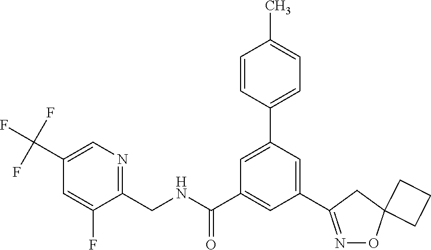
C1(CNC(C2=CC(C3=NOC4(C3)CCC4)=CC(C3=CC=C(C)C=C3)=C2)=O)=NC=C(C(F)(F)F)C=C1F
